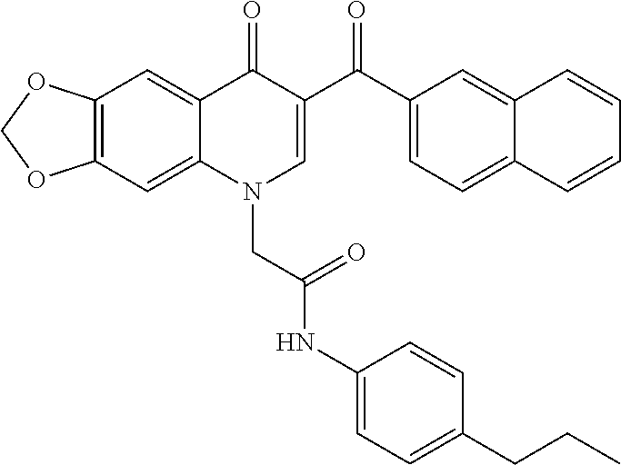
C12=C(C=C3C(=C1)C(=O)C(C(C1=CC=C4C(=C1)C=CC=C4)=O)=CN3CC(NC1=CC=C(CCC)C=C1)=O)OCO2
